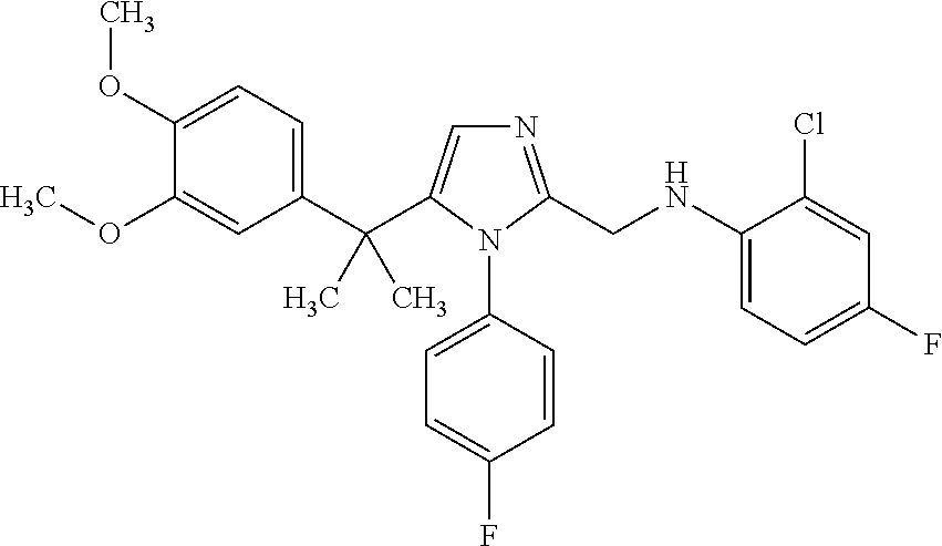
C1(C(C2=CN=C(CNC3=CC=C(F)C=C3Cl)N2C2=CC=C(F)C=C2)(C)C)=CC=C(OC)C(OC)=C1
